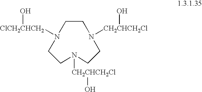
C1CN([CH2CHCH2Cl]O)CCN([CH2CHCH2Cl]O)CCN1[ClCH2CHCH2]O
